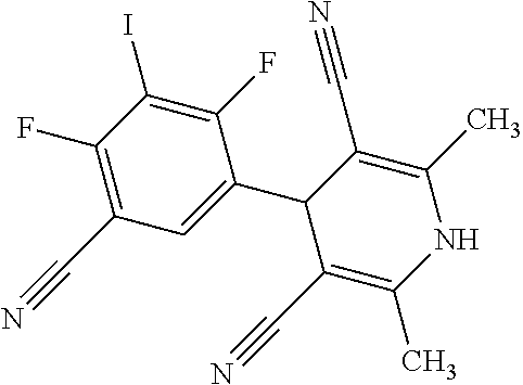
C1(C#N)=C(F)C(I)=C(F)C(C2C(C#N)=C(C)NC(C)=C2C#N)=C1
